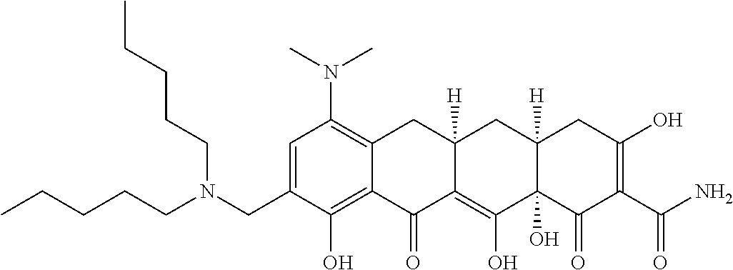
C1=C(CN(CCCCC)CCCCC)C(O)=C2C(=C1N(C)C)CC1([H])C(=C(O)C3(O)C([H])(C1)CC(O)=C(C(N)=O)C3=O)C2=O
